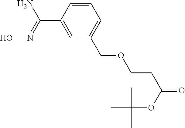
C1=CC=C(COCCC(=O)OC(C)(C)C)C=C1C(=NO)N
